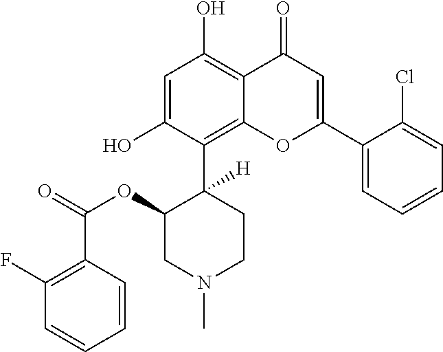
C1=C(O)C(C2([H])C(OC(=O)C3=C(F)C=CC=C3)CN(C)CC2)=C2C(=C1O)C(=O)C=C(C1=CC=CC=C1Cl)O2
